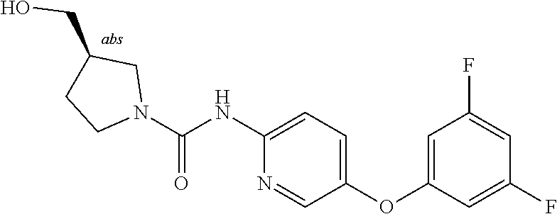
N1(C(=O)NC2=CC=C(OC3=CC(F)=CC(F)=C3)C=N2)CC(CO)CC1
